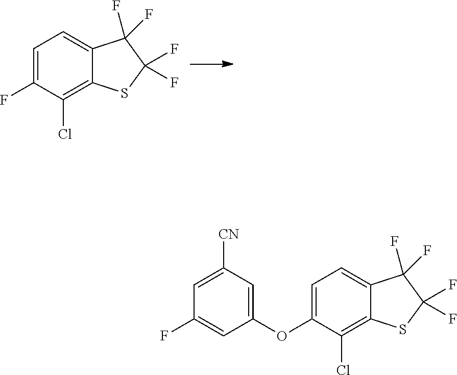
C1=C(F)C(Cl)=C2C(=C1)C(F)(F)C(F)(F)S2.C1=C(OC2=CC([CN])=CC(F)=C2)C(Cl)=C2C(=C1)C(F)(F)C(F)(F)S2
